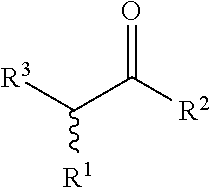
[R3]C([R1])C(=O)[R2]
